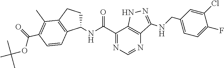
O=C(C1=NC=NC2=C1NN=C2NCC1=CC=C(F)C(Cl)=C1)NC1CCC2=C1C=CC(C(=O)OC(C)(C)C)=C2C
